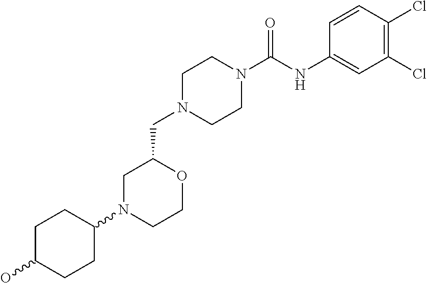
C1N(CC2CN(C3CCC(O)CC3)CCO2)CCN(C(NC2=CC(Cl)=C(Cl)C=C2)=O)C1
